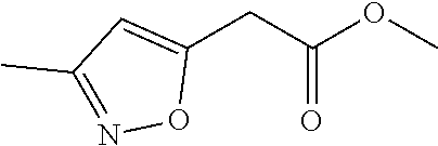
C1(CC(OC)=O)=CC(C)=NO1
